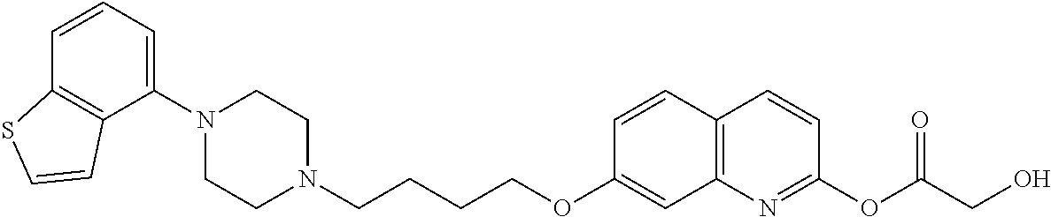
C1=CC2=C(C(N3CCN(CCCCOC4=CC5=C(C=C4)C=CC(OC(CO)=O)=N5)CC3)=C1)C=CS2
